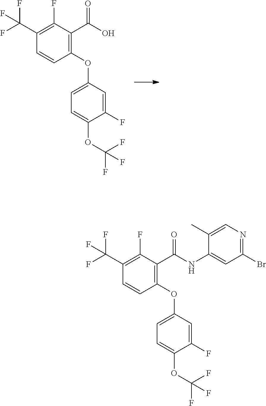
C1(OC2=CC=C(OC(F)(F)F)C(F)=C2)=C(C(O)=O)C(F)=C(C(F)(F)F)C=C1.C1(OC2=CC=C(OC(F)(F)F)C(F)=C2)=C(C(NC2=CC(Br)=NC=C2C)=O)C(F)=C(C(F)(F)F)C=C1
